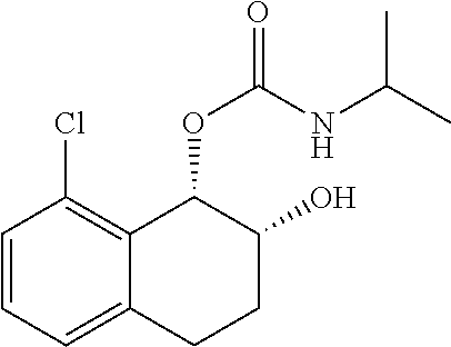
C1=CC=C2C(=C1Cl)C(OC(=O)NC(C)C)C(O)CC2
